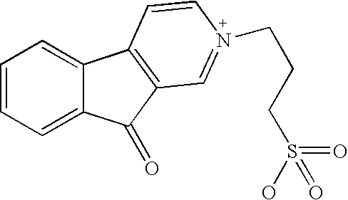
C1=CC=C2C(=C1)C1=C(C2=O)C=N(CCCS(=O)(=O)O)C=C1
